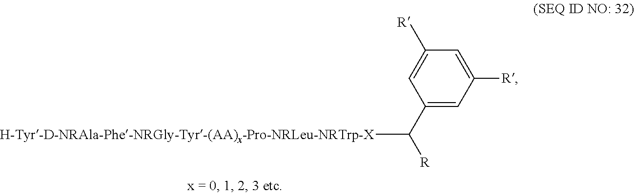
C1(C([R])[H-Tyr-D-NRAla-Phe-NRGly-Tyr-(AA)x-Pro-NRLeu-NRTrp-X])=CC([R])=CC([R])=C1
